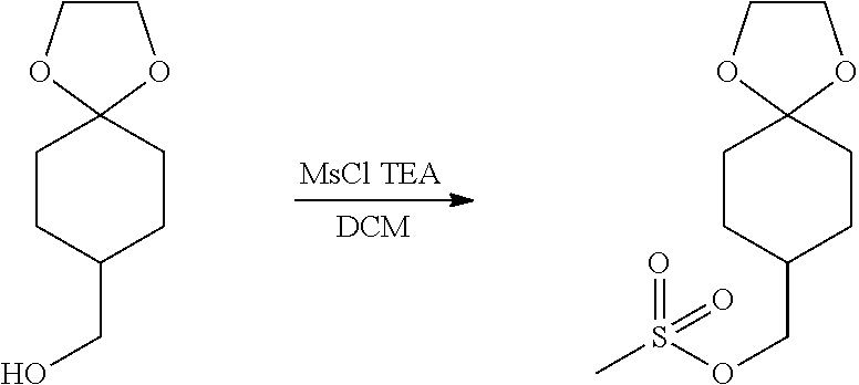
C1CC(CO)CCC12OCCO2.C1CC(COS(C)(=O)=O)CCC12OCCO2
